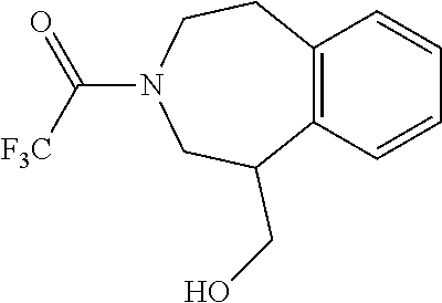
C(=O)(N1CCC2=C(C=CC=C2)C(CO)C1)[F3C]
